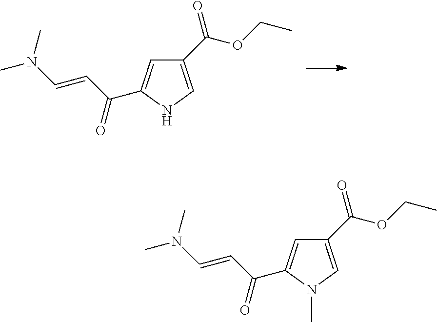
C(C(=O)C1=CC(C(OCC)=O)=CN1)=CN(C)C.C(C(=O)C1=CC(C(OCC)=O)=CN1C)=CN(C)C
